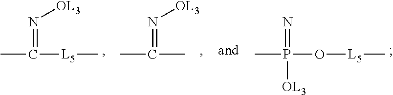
CC([L5]C)=N[OL3].CC(C)=N[OL3].CP(=N)([OL3])O[L5]C
